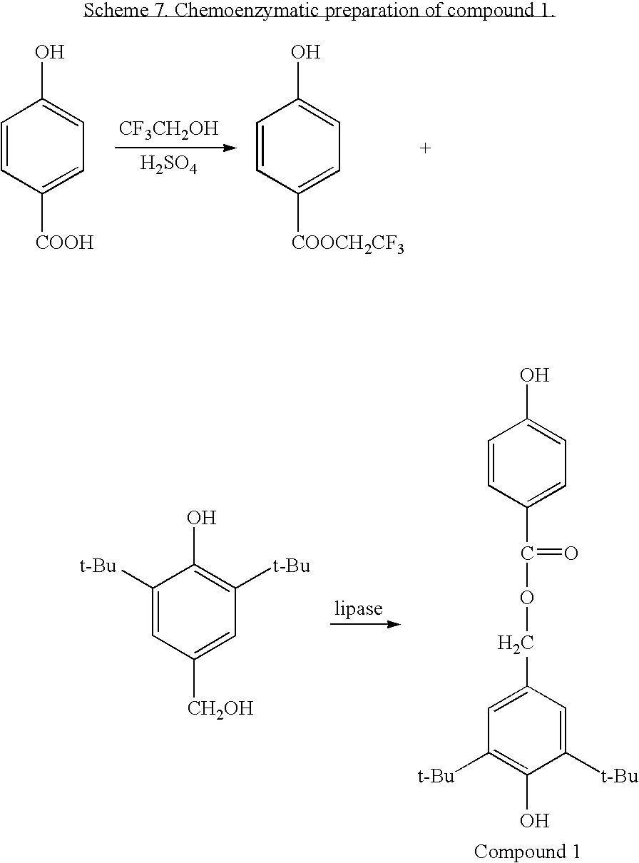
[CF3CH2OH].[H2SO4].C1=CC([COOH])=CC=C1O.C1=CC([COOCH2CF3])=CC=C1O.C1=CC(C(=O)OCC2=CC([t-Bu])=C(O)C([t-Bu])=C2)=CC=C1O.C1([t-Bu])=CC([CH2OH])=CC([t-Bu])=C1O
